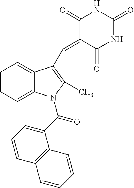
C1=CC=C2C(=C1)C(C=C1C(=O)NC(=O)NC1=O)=C(C)N2C(=O)C1=CC=CC2=C1C=CC=C2
